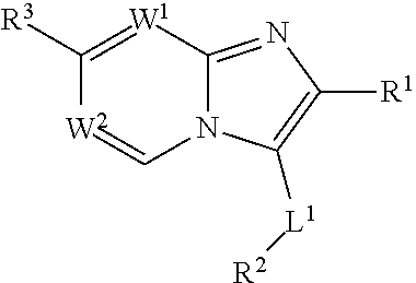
N12C(=NC([R1])=C1[L1][R2])[W1]=C([R3])[W2]=C2
